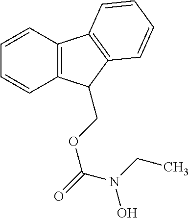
C1=CC2=C(C=C1)C1=C(C2COC(=O)N(CC)O)C=CC=C1
